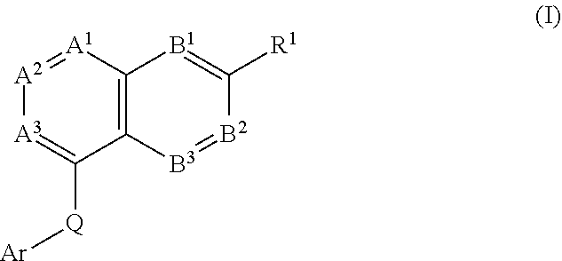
[A2]1=[A1]C2=C(C([Q][Ar])=[A3]1)[B3]=[B2]C([R1])=[B1]2
